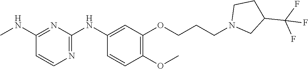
C1(NC)=NC(NC2=CC(OCCCN3CC(C(F)(F)F)CC3)=C(OC)C=C2)=NC=C1
